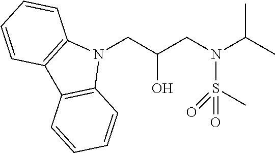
N1(CC(CN(C(C)C)S(C)(=O)=O)O)C2=C(C3=C1C=CC=C3)C=CC=C2
